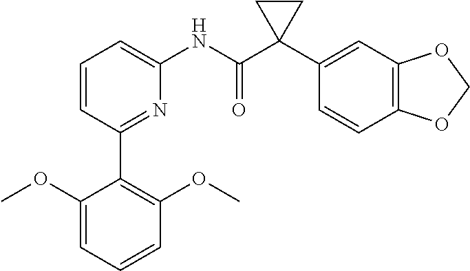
C1=CC(C2=C(OC)C=CC=C2OC)=NC(NC(C2(C3=CC4=C(C=C3)OCO4)CC2)=O)=C1
